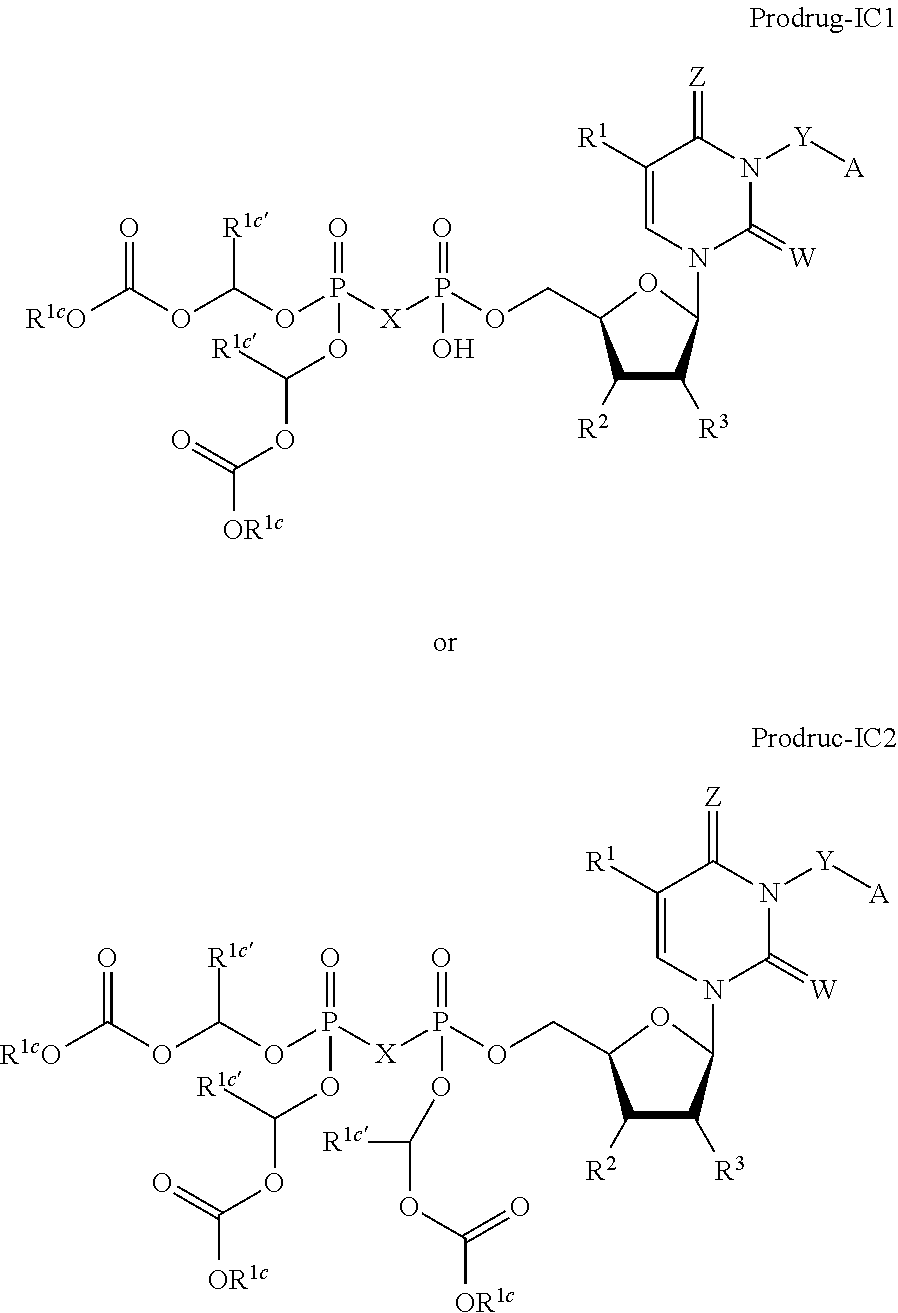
C(OP([X]P(OCC1C([R2])C([R3])C(N2C(=[W])N([Y][A])C(=[Z])C([R1])=C2)O1)(=O)OC(OC([OR1c])=O)[R1c])(=O)OC([R1c])OC([OR1c])=O)(OC([R1cO])=O)[R1c].C(OP([X]P(OCC1C([R2])C([R3])C(N2C(=[W])N([Y][A])C(=[Z])C([R1])=C2)O1)(=O)O)(=O)OC([R1c])OC([OR1c])=O)(OC([R1cO])=O)[R1c]
